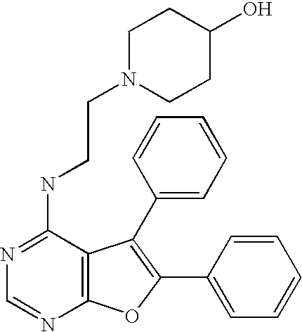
N1=C(NCCN2CCC(O)CC2)C2=C(N=C1)OC(C1=CC=CC=C1)=C2C1=CC=CC=C1
